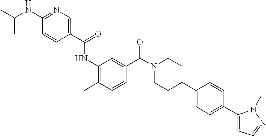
N(C1=NC=C(C(=O)NC2=C(C)C=CC(C(N3CCC(C4=CC=C(C5=CC=NN5C)C=C4)CC3)=O)=C2)C=C1)C(C)C
